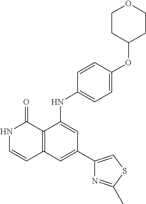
N1C=CC2=C(C1=O)C(NC1=CC=C(OC3CCOCC3)C=C1)=CC(C1=CSC(C)=N1)=C2
